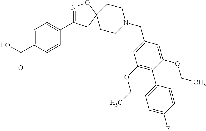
N1=C(C2=CC=C(C(O)=O)C=C2)CC2(O1)CCN(CC1=CC(OCC)=C(C3=CC=C(F)C=C3)C(OCC)=C1)CC2
